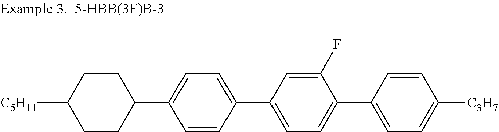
C1CC(C2=CC=C(C3=CC=C(C4=CC=C([C3H7])C=C4)C(F)=C3)C=C2)CCC1[C5H11]
